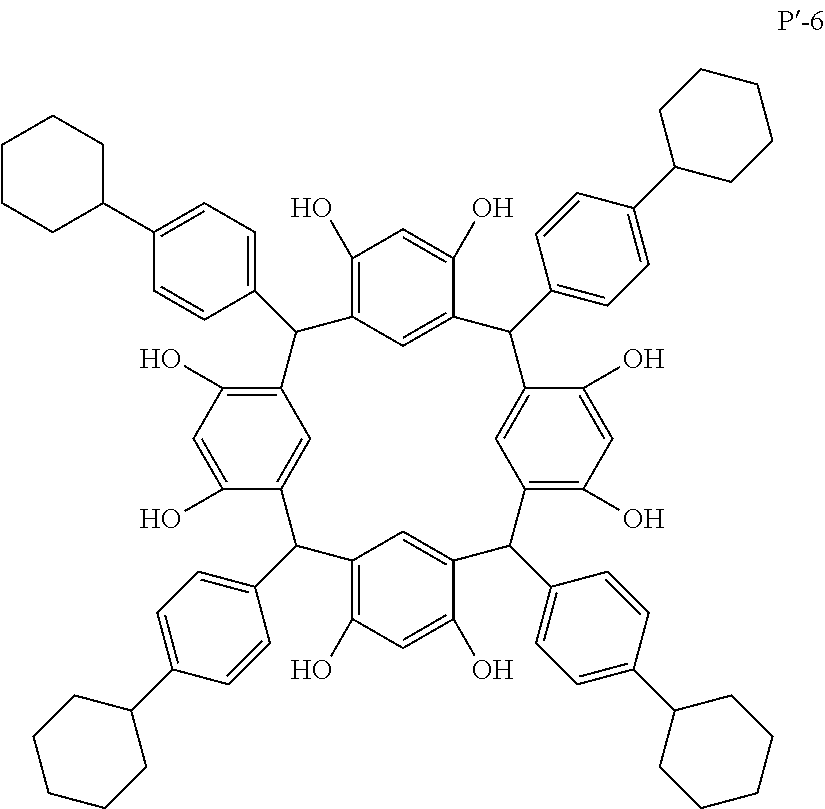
C12=C(O)C=C(O)C(=C1)C(C1=CC=C(C3CCCCC3)C=C1)C1=C(O)C=C(O)C(=C1)C(C1=CC=C(C3CCCCC3)C=C1)C1=C(O)C=C(O)C(=C1)C(C1=CC=C(C3CCCCC3)C=C1)C1=CC(=C(O)C=C1O)C2C1=CC=C(C2CCCCC2)C=C1
